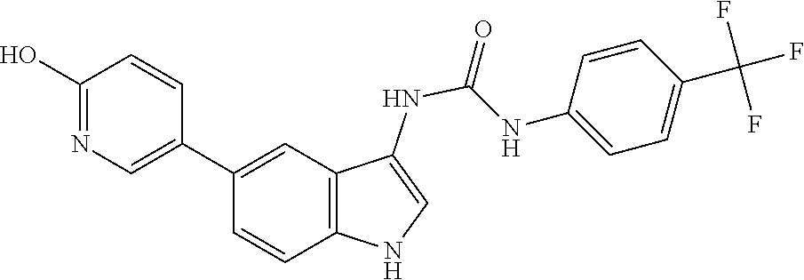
N1=C(O)C=CC(C2=CC3=C(NC=C3NC(NC3=CC=C(C(F)(F)F)C=C3)=O)C=C2)=C1
